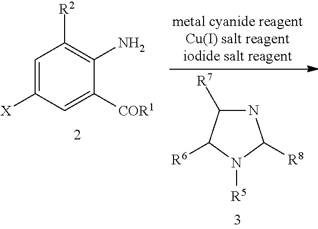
C1=C([X])C=C([COR1])C(N)=C1[R2].N1C([R7])C([R6])N([R5])C1[R8]
